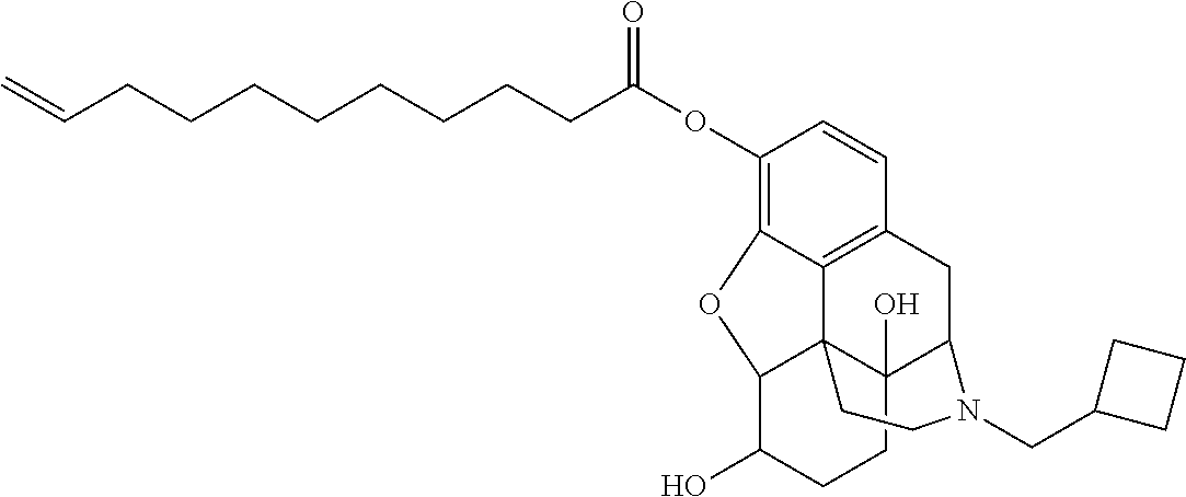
C1(OC(CCCCCCCCC=C)=O)=C2C3=C(C=C1)CC1C4(O)C3(C(C(O)CC4)O2)CCN1CC1CCC1
